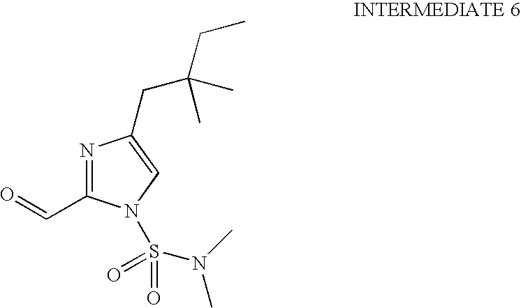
N1=C(C=O)N(S(=O)(=O)N(C)C)C=C1CC(CC)(C)C
